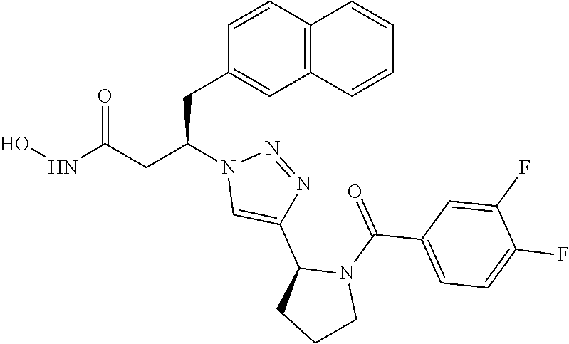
C1(CC(CC(NO)=O)N2C=C(C3N(C(=O)C4=CC=C(F)C(F)=C4)CCC3)N=N2)=CC2=C(C=C1)C=CC=C2
